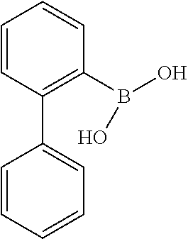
C1=CC(C2=CC=CC=C2)=C(B(O)O)C=C1
